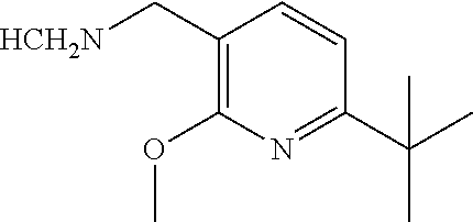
C1(C[HCH2N])=C(OC)N=C(C(C)(C)C)C=C1
